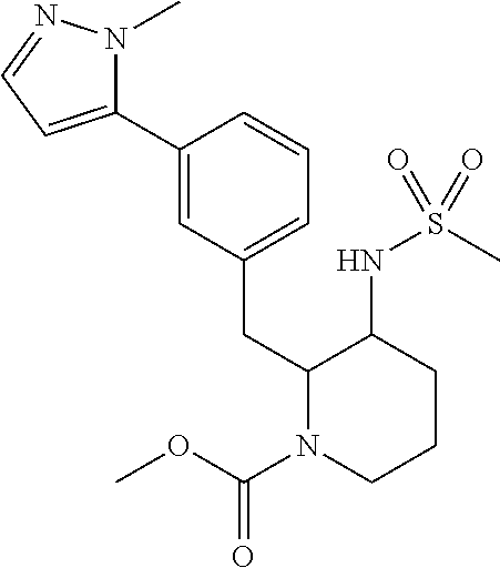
C1(C2=CC(CC3N(C(=O)OC)CCCC3NS(C)(=O)=O)=CC=C2)=CC=NN1C
